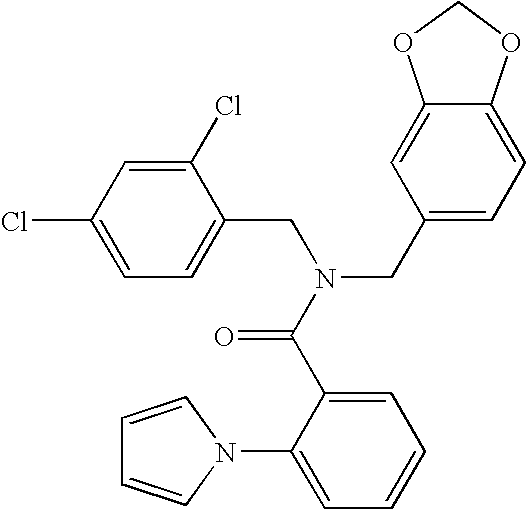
C1=C(Cl)C=C(Cl)C(CN(CC2=CC=C3C(=C2)OCO3)C(C2=CC=CC=C2N2C=CC=C2)=O)=C1
